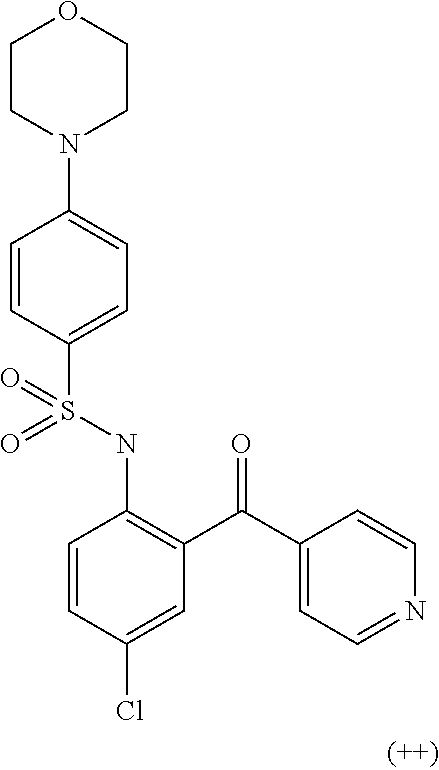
C1=CC(S(NC2=C(C(C3=CC=NC=C3)=O)C=C(Cl)C=C2)(=O)=O)=CC=C1N1CCOCC1
